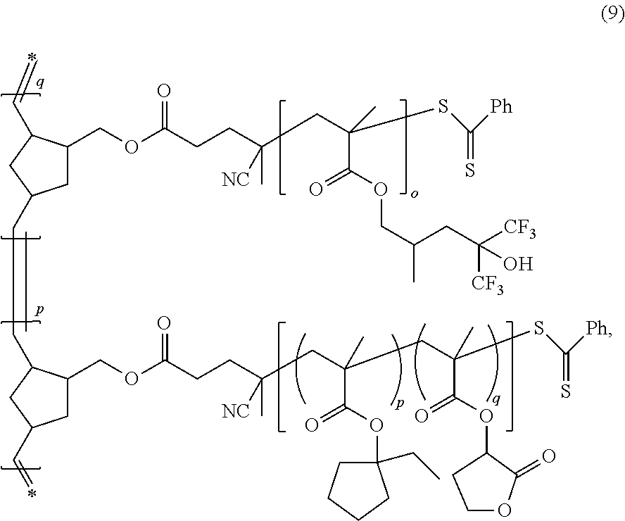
C1C(COC(CCC(CC(SC([Ph])=S)(C(OCC(C)CC([CF3])(O)[CF3])=O)C)(C)[NC])=O)C(C=C)CC1C=CC1C(COC(CCC(C)([NC])CC(CC(SC(=S)[Ph])(C(OC2C(=O)OCC2)=O)C)(C(OC2(CC)CCCC2)=O)C)=O)CC(C=C)C1
